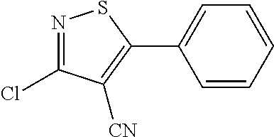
C1=CC=CC=C1C1=C([CN])C(Cl)=NS1
